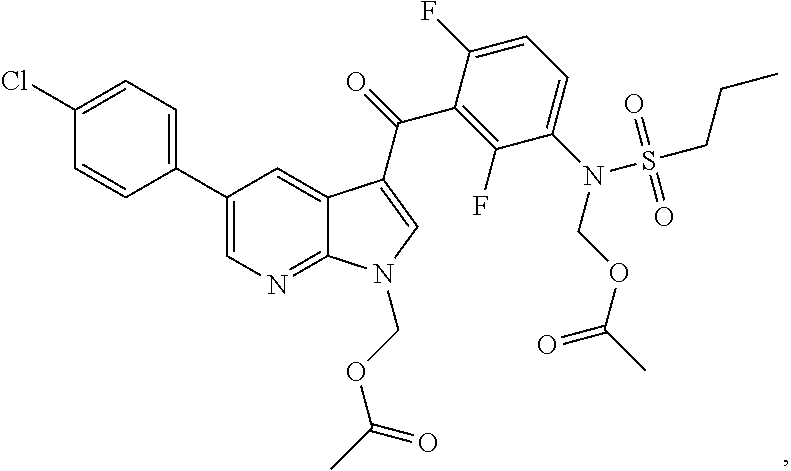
C1(Cl)=CC=C(C2=CN=C3C(=C2)C(C(=O)C2=C(F)C(N(S(CCC)(=O)=O)COC(C)=O)=CC=C2F)=CN3COC(C)=O)C=C1
